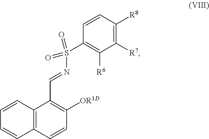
C1=CC([R8])=C([R7])C([R6])=C1S(N=CC1=C([OR1D])C=CC2=C1C=CC=C2)(=O)=O
